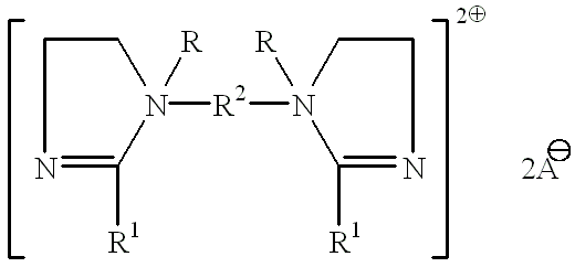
N1([R2]N2([R])CCN=C2[R1])([R])CCN=C1[R1].[2A]
